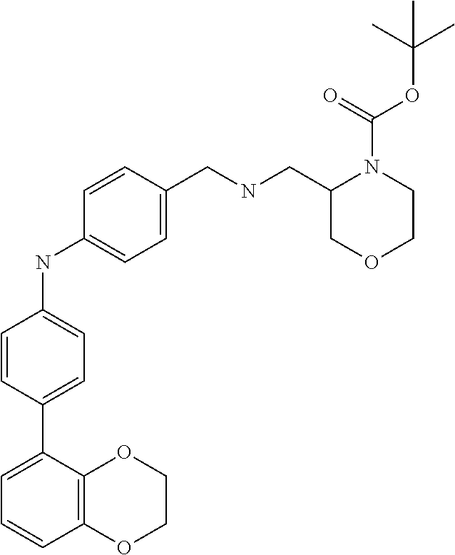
C1COC2=C(O1)C(C1=CC=C(NC3=CC=C(CNCC4COCCN4C(OC(C)(C)C)=O)C=C3)C=C1)=CC=C2
